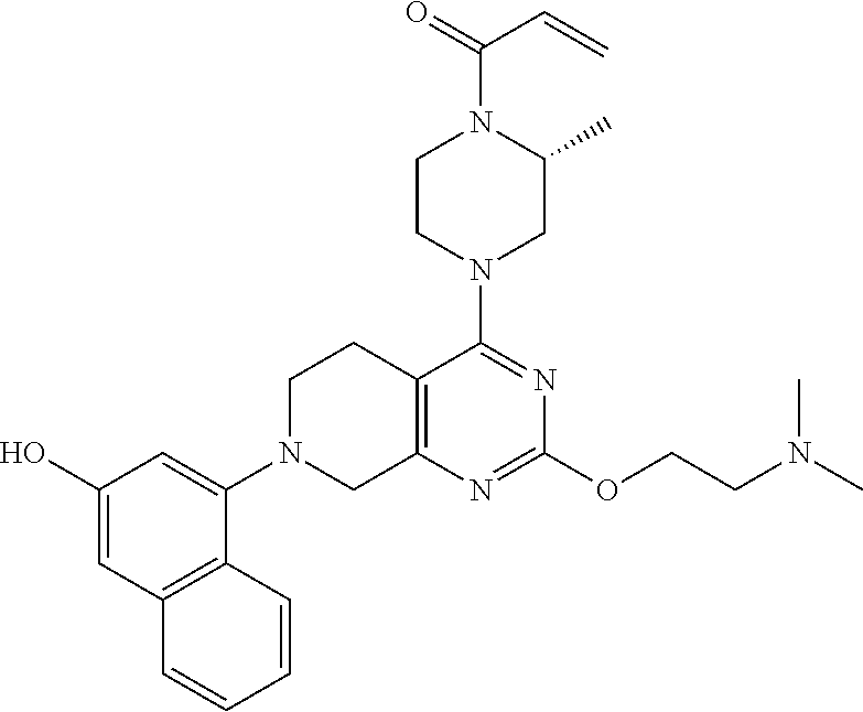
C1(O)=CC2=C(C(N3CC4=C(CC3)C(N3CC(C)N(C(=O)C=C)CC3)=NC(OCCN(C)C)=N4)=C1)C=CC=C2
